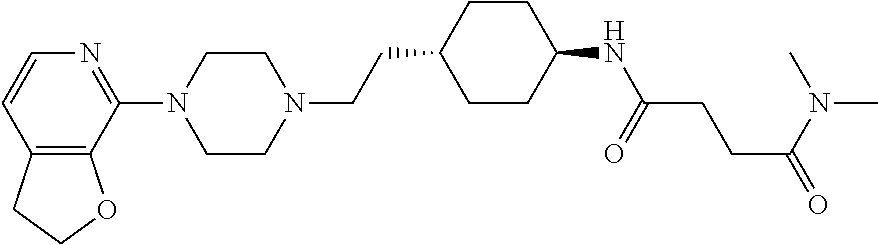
N1=C(N2CCN(CCC3CCC(NC(=O)CCC(N(C)C)=O)CC3)CC2)C2=C(C=C1)CCO2
